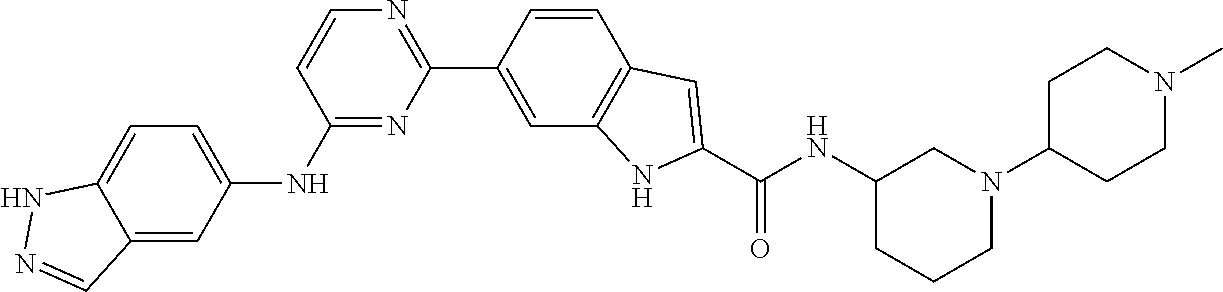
C1=CC(C2=NC=CC(NC3=CC=C4C(=C3)C=NN4)=N2)=CC2=C1C=C(C(NC1CCCN(C3CCN(C)CC3)C1)=O)N2
